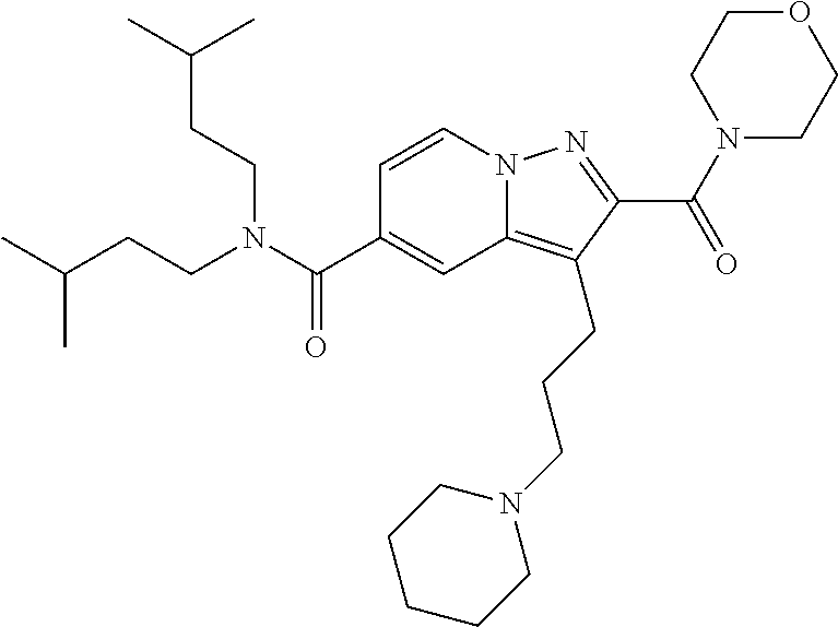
N1(C(=O)C2=NN3C(=C2CCCN2CCCCC2)C=C(C(N(CCC(C)C)CCC(C)C)=O)C=C3)CCOCC1
